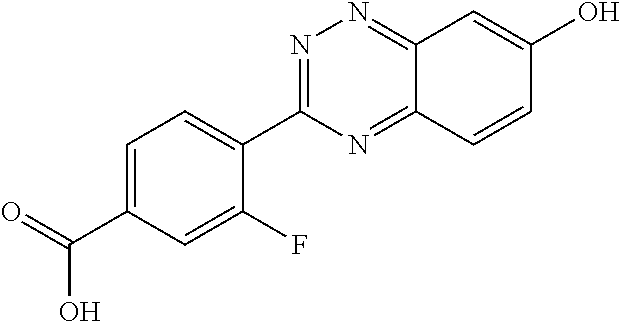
C1=C(C(=O)O)C=C(F)C(C2=NN=C3C(=N2)C=CC(O)=C3)=C1
